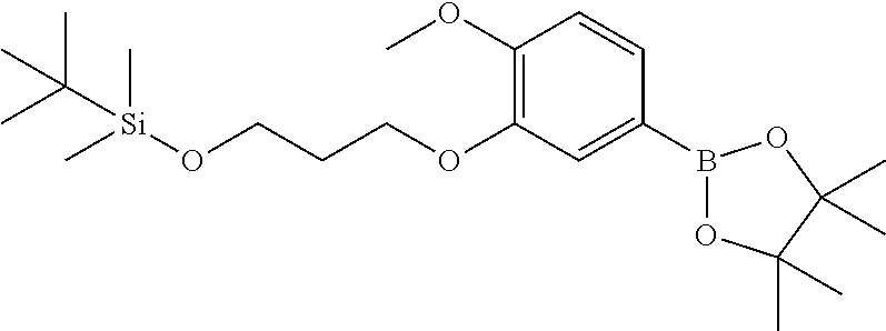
B1(C2=CC(OCCCO[Si](C)(C)C(C)(C)C)=C(OC)C=C2)OC(C)(C)C(C)(C)O1
